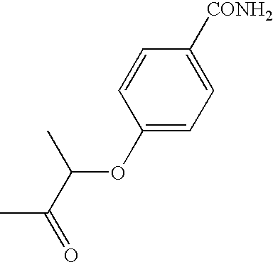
C1(OC(C(C)=O)C)=CC=C([CONH2])C=C1
